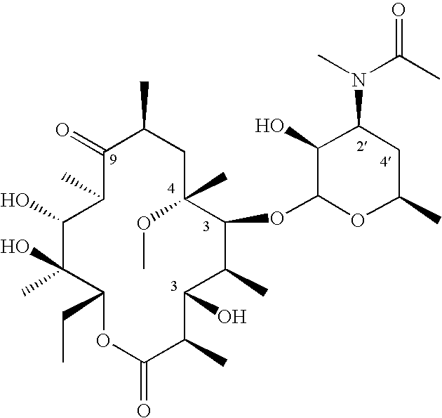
C1(=O)C(C)C(O)C(O)(C)C(CC)OC(=O)C(C)C(O)C(C)C(OC2OC(C)CC(N(C)C(C)=O)C2O)C(C)(OC)CC1C
